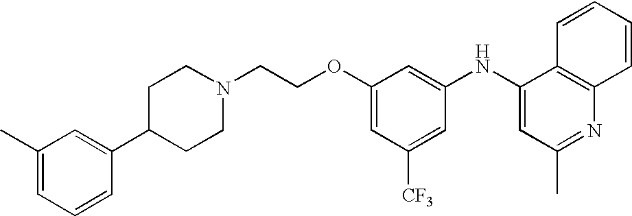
C1(C2CCN(CCOC3=CC([CF3])=CC(NC4=CC(C)=NC5=C4C=CC=C5)=C3)CC2)=CC(C)=CC=C1
